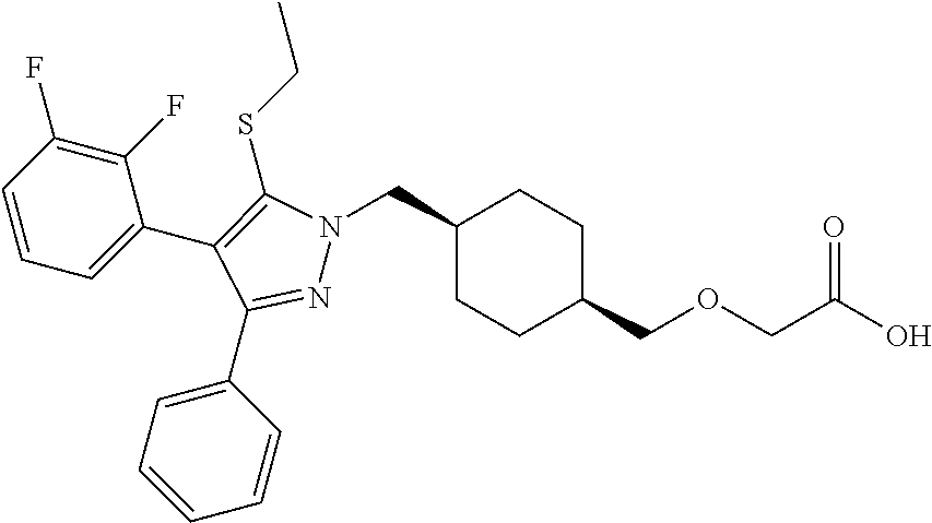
C1(CN2N=C(C3=CC=CC=C3)C(C3=CC=CC(F)=C3F)=C2SCC)CCC(COCC(O)=O)CC1
